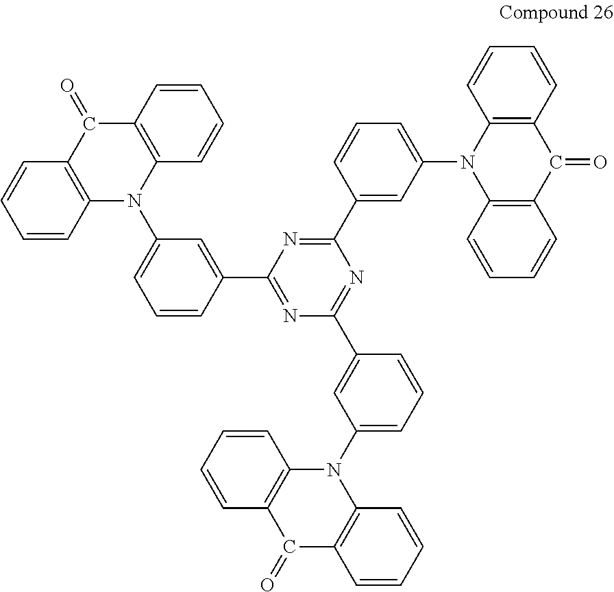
N1(C2=CC=CC(C3=NC(C4=CC(N5C6=C(C=CC=C6)C(=O)C6=C5C=CC=C6)=CC=C4)=NC(C4=CC(N5C6=C(C=CC=C6)C(=O)C6=C5C=CC=C6)=CC=C4)=N3)=C2)C2=C(C=CC=C2)C(=O)C2=C1C=CC=C2
